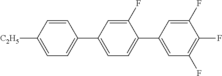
C1=C([C2H5])C=CC(C2=CC=C(C3=CC(F)=C(F)C(F)=C3)C(F)=C2)=C1
